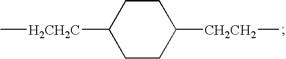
C[H2CH2C]C1CCC([CH2CH2]C)CC1
